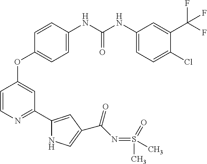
C1=C(NC(NC2=CC=C(Cl)C(C(F)(F)F)=C2)=O)C=CC(OC2=CC(C3=CC(C(N=S(C)(=O)C)=O)=CN3)=NC=C2)=C1
